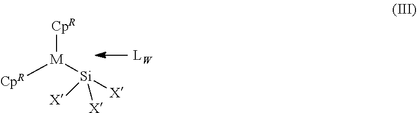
[CpR][M]([CpR])[Si]([X])([X])[X]
